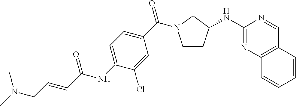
C1CC(NC2=NC3=C(C=N2)C=CC=C3)CN1C(C1=CC=C(NC(=O)C=CCN(C)C)C(Cl)=C1)=O
